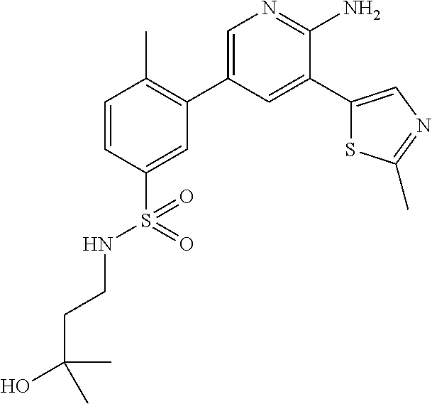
C1=CC(S(NCCC(O)(C)C)(=O)=O)=CC(C2=CN=C(N)C(C3=CN=C(C)S3)=C2)=C1C
